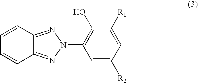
C12=NN(C3=C(O)C([R1])=CC([R2])=C3)N=C1C=CC=C2
